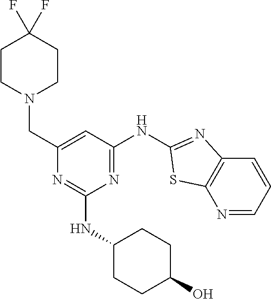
N1=CC=CC2=C1SC(NC1=NC(NC3CCC(O)CC3)=NC(CN3CCC(F)(F)CC3)=C1)=N2
